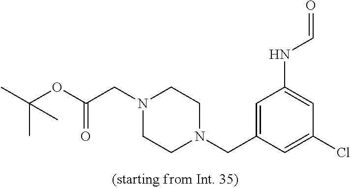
C1=C(CN2CCN(CC(OC(C)(C)C)=O)CC2)C=C(Cl)C=C1NC=O
